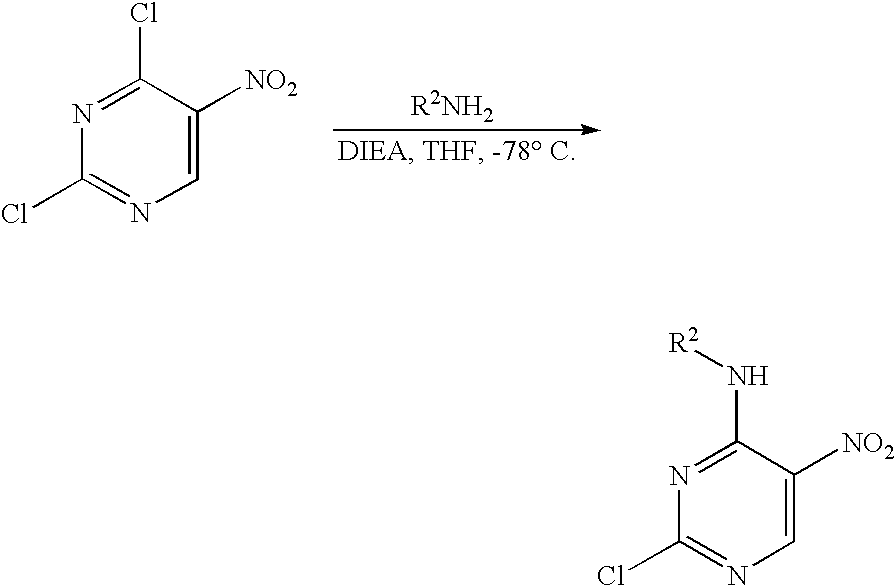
C1=C([NO2])C(Cl)=NC(Cl)=N1.C1=C([NO2])C(N[R2])=NC(Cl)=N1
